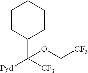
C1CC(C([CF3])([Pyd])OC[CF3])CCC1
